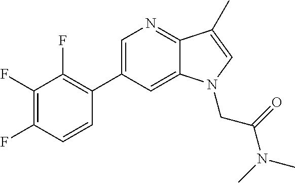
C1=C(C2=C(F)C(F)=C(F)C=C2)C=C2C(=N1)C(C)=CN2CC(N(C)C)=O
